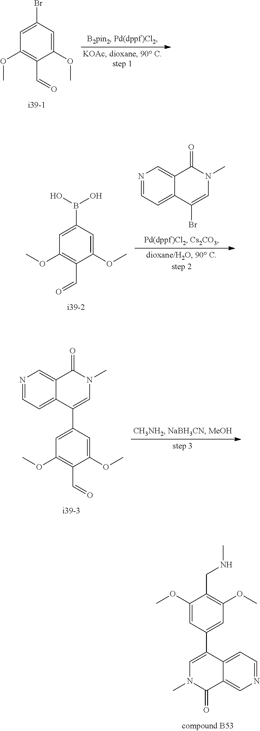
C1(OC)=CC(C2=CN(C)C(=O)C3=CN=CC=C23)=CC(OC)=C1CNC.C1(OC)=CC(Br)=CC(OC)=C1C=O.C1(OC)=CC(B(O)O)=CC(OC)=C1C=O.N1=CC=C2C(=C1)C(=O)N(C)C=C2Br.N1=CC=C2C(=C1)C(=O)N(C)C=C2C1=CC(OC)=C(C=O)C(OC)=C1
